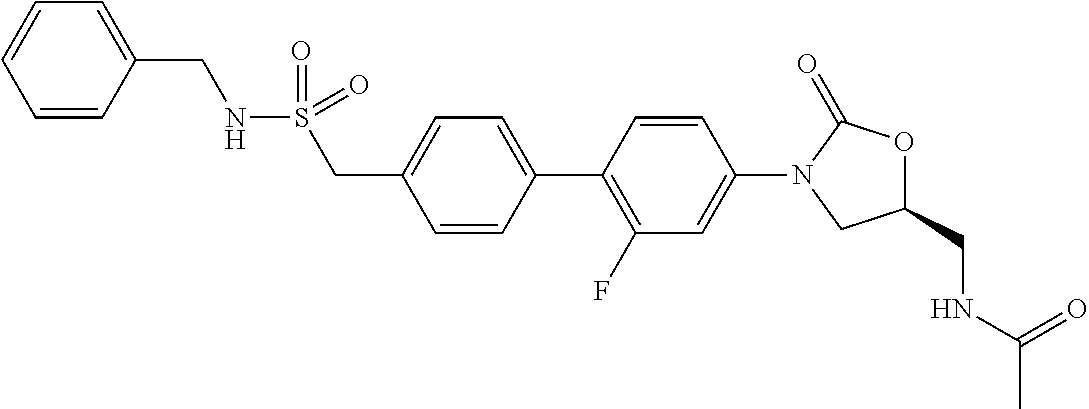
C1=CC(C2=C(F)C=C(N3CC(CNC(C)=O)OC3=O)C=C2)=CC=C1CS(=O)(NCC1=CC=CC=C1)=O
